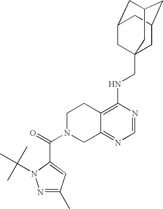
C12=C(NCC34CC5CC(CC(C3)C5)C4)N=CN=C1CN(C(=O)C1=CC(C)=NN1C(C)(C)C)CC2
